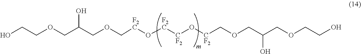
C(COC[F2C]O[F2C][CF2]O[CF2]COCC(COCCO)O)(COCCO)O
